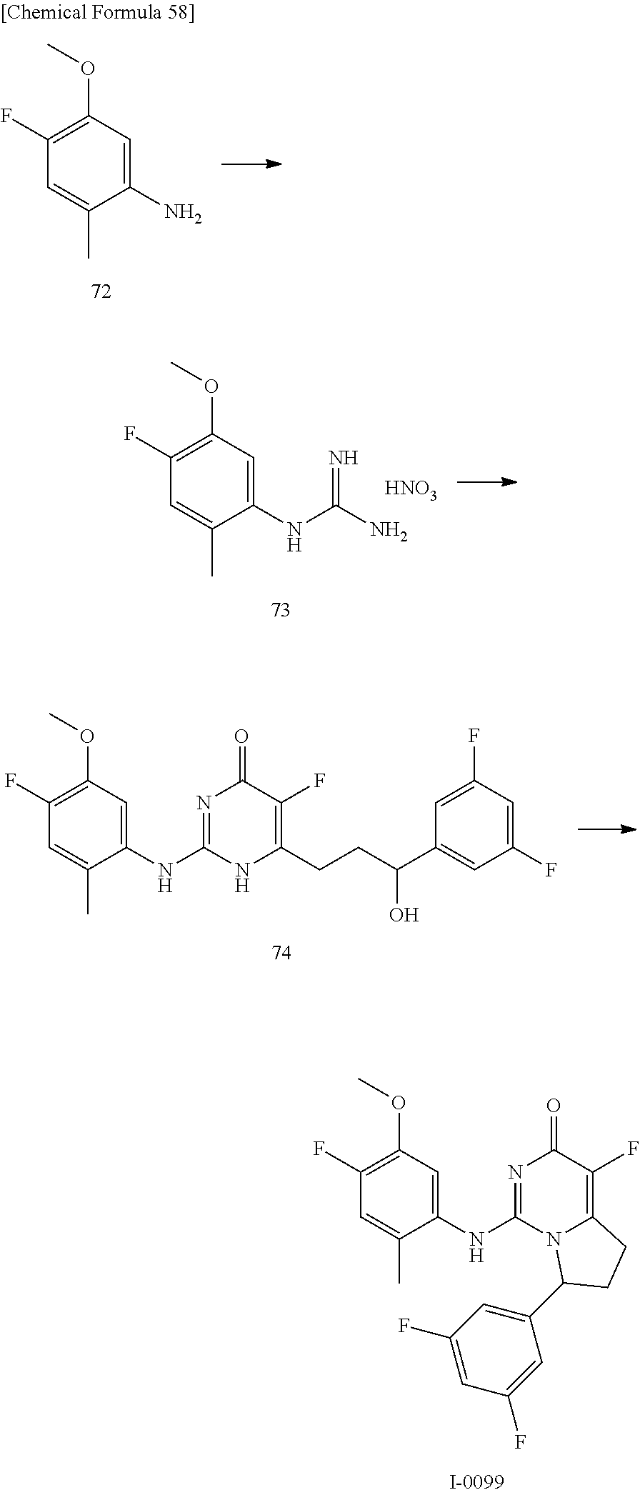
C1(F)=C(OC)C=C(N)C(C)=C1.C1(F)=C(OC)C=C(NC(N)=N)C(C)=C1.[HNO3].C1(F)=C(OC)C=C(NC2=NC(=O)C(F)=C(CCC(C3=CC(F)=CC(F)=C3)O)N2)C(C)=C1.N1=C(NC2=CC(OC)=C(F)C=C2C)N2C(=C(F)C1=O)CCC2C1=CC(F)=CC(F)=C1
